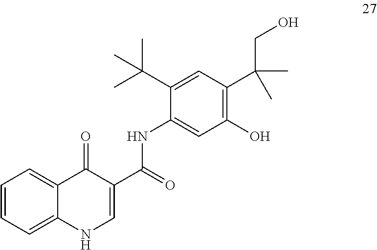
C1=C2C(=CC=C1)C(=O)C(C(NC1=CC(O)=C(C(CO)(C)C)C=C1C(C)(C)C)=O)=CN2
